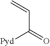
C(C(=O)[Pyd])=C
